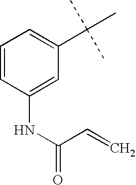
C1=CC(NC(=O)C=C)=CC(C(C)(C)C)=C1
